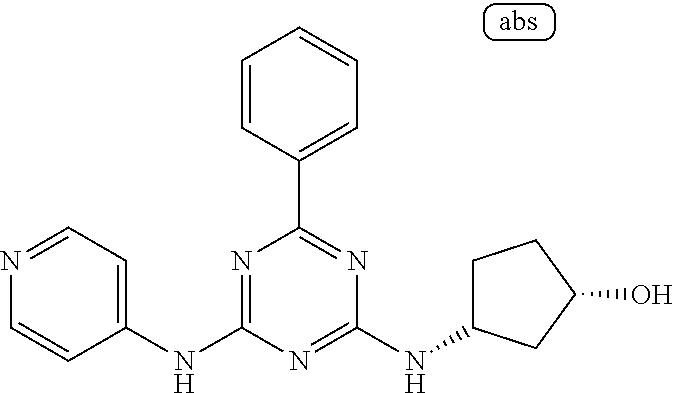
C1=CC(C2=NC(NC3CCC(O)C3)=NC(NC3=CC=NC=C3)=N2)=CC=C1
